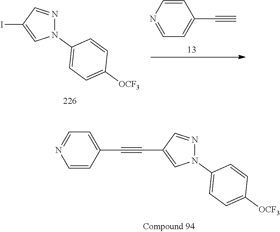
N1(C2=CC=C([OCF3])C=C2)N=CC(C#CC2=CC=NC=C2)=C1.N1(C2=CC=C([OCF3])C=C2)N=CC(I)=C1.C1=C(C#C)C=CN=C1
